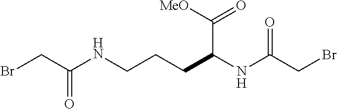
BrCC(NCCCC(NC(CBr)=O)C([MeO])=O)=O
